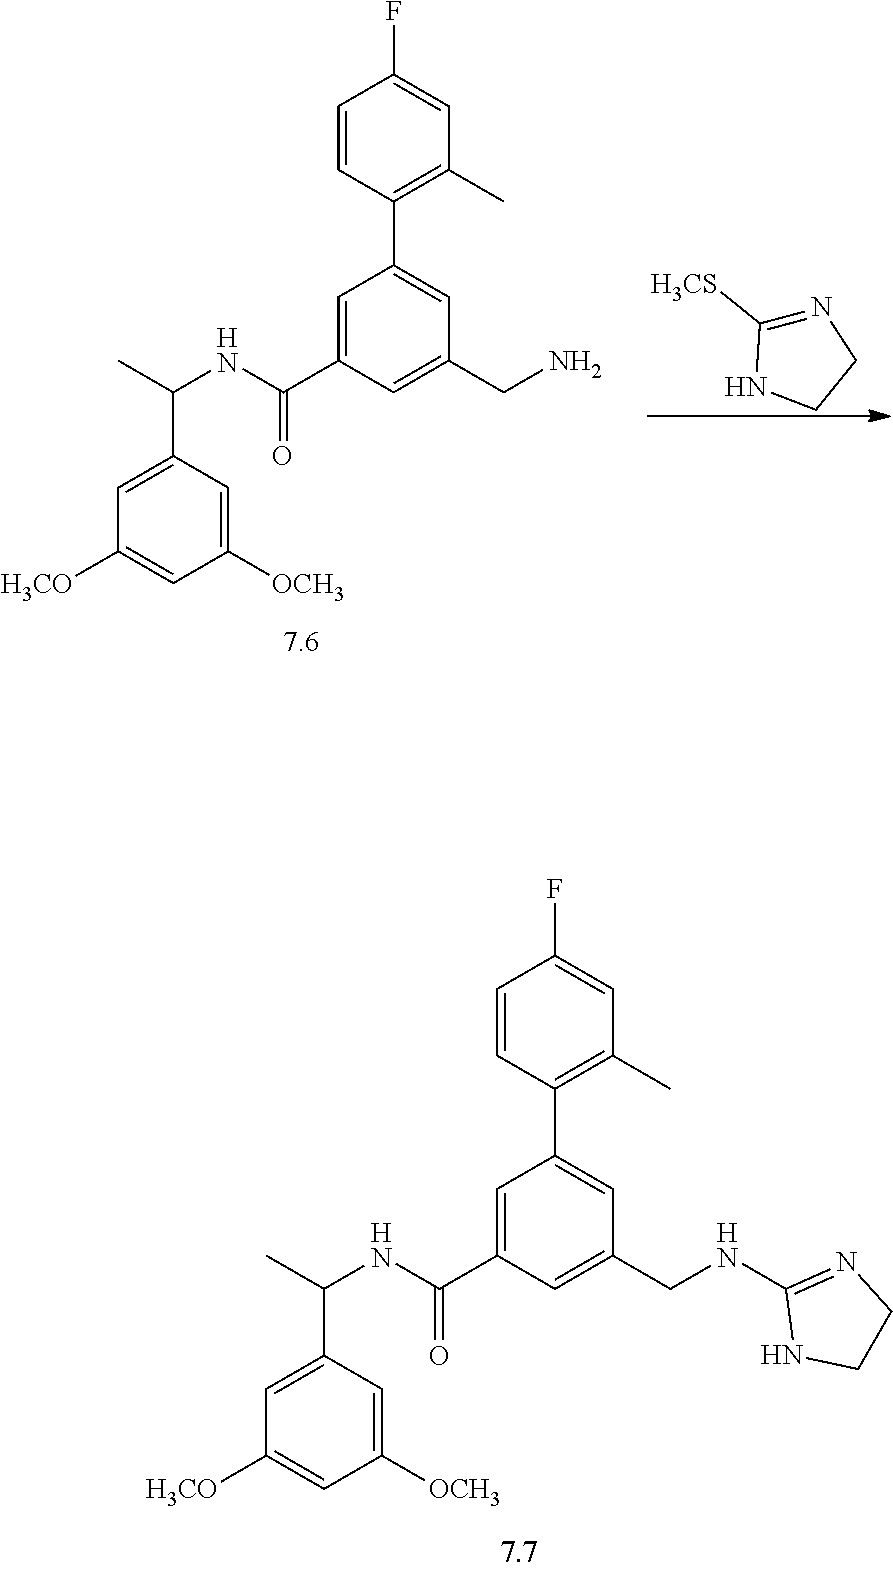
C1=C(C(NC(=O)C2=CC(C3=C(C)C=C(F)C=C3)=CC(CNC3=NCCN3)=C2)C)C=C([OCH3])C=C1[H3CO].N1=C([H3CS])NCC1.C1=C(C(NC(=O)C2=CC(C3=C(C)C=C(F)C=C3)=CC(CN)=C2)C)C=C([OCH3])C=C1[H3CO]
